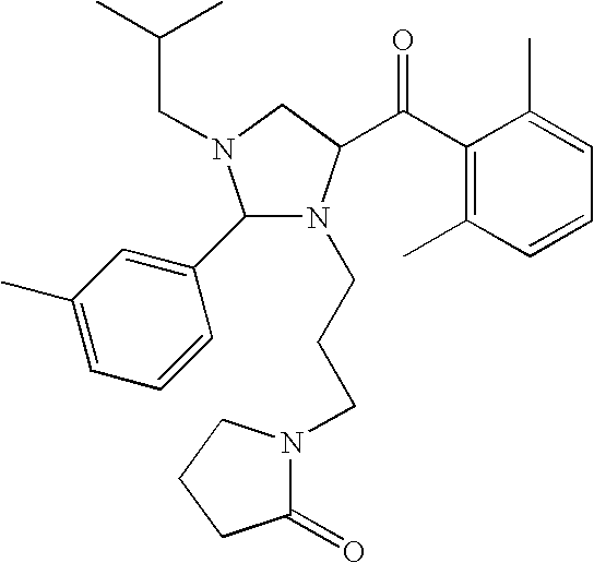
C1(C)=CC=CC(C2N(CCCN3C(=O)CCC3)C(C(C3=C(C)C=CC=C3C)=O)CN2CC(C)C)=C1
